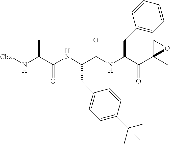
[Cbz]NC(C(NC(C(NC(C(C1(C)OC1)=O)CC1=CC=CC=C1)=O)CC1=CC=C(C(C)(C)C)C=C1)=O)C
